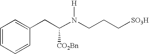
N(CCC[SO3H])(C(CC1=CC=CC=C1)[CO2Bn])[H]
